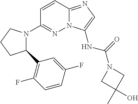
C1=CC2=NC=C(NC(=O)N3CC(O)(C)C3)N2N=C1N1C(C2=C(F)C=CC(F)=C2)CCC1
